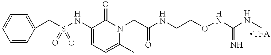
C1(CS(NC2=CC=C(C)N(CC(NCCONC(NC)=N)=O)C2=O)(=O)=O)=CC=CC=C1
